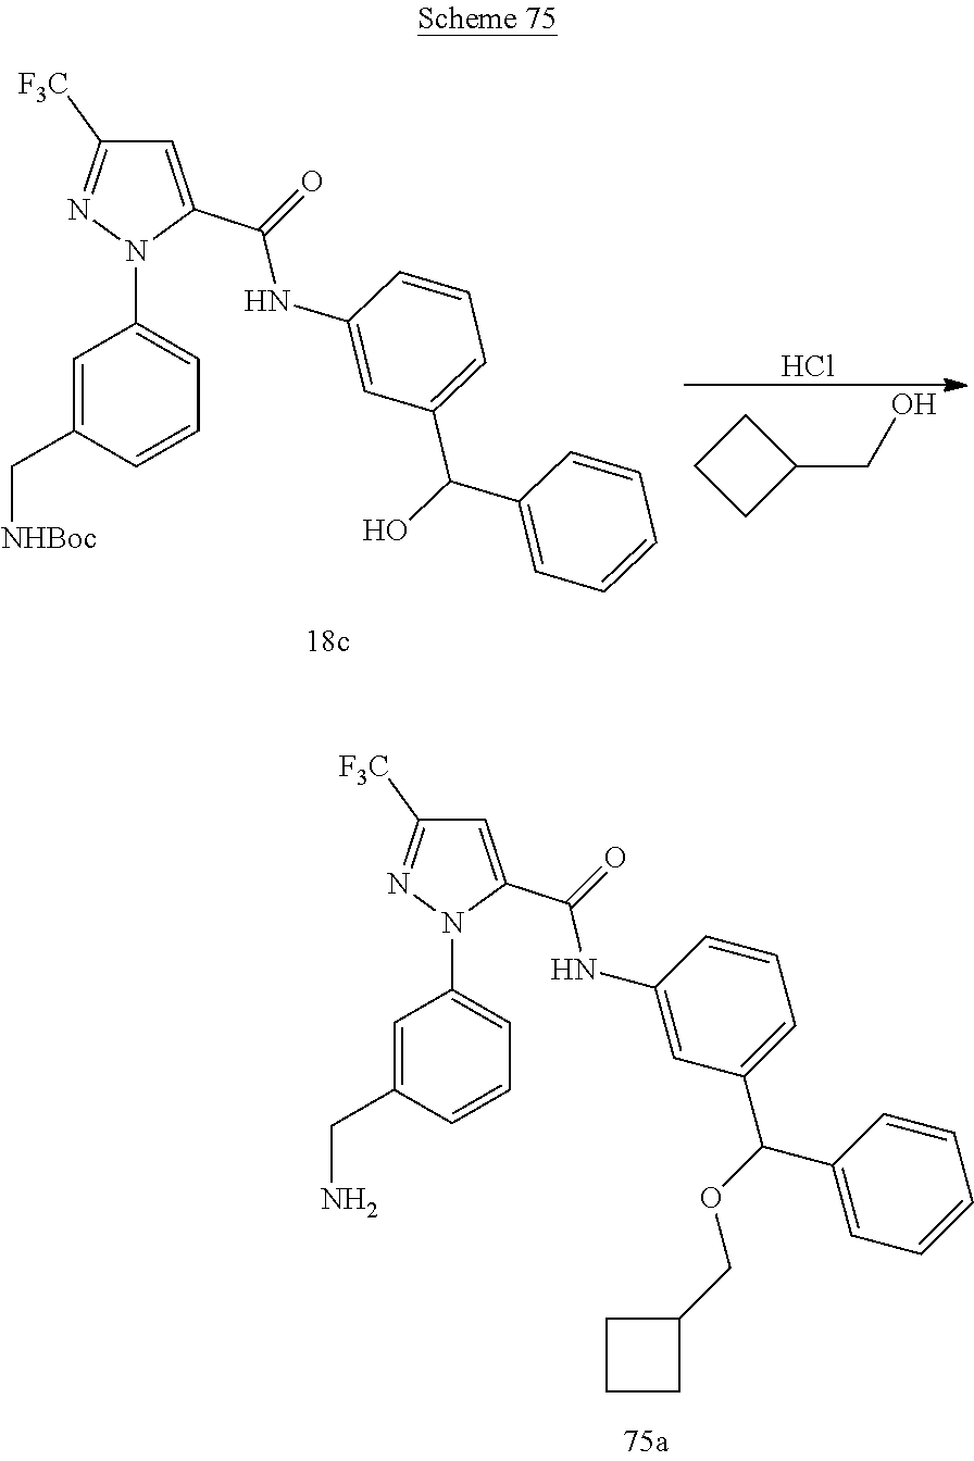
C1=C(C(=O)NC2=CC(C(OCC3CCC3)C3=CC=CC=C3)=CC=C2)N(C2=CC=CC(CN)=C2)N=C1[F3C].C1=C(C(=O)NC2=CC(C(C3=CC=CC=C3)O)=CC=C2)N(C2=CC=CC(C[NHBoc])=C2)N=C1[F3C].Cl.C1(CO)CCC1
